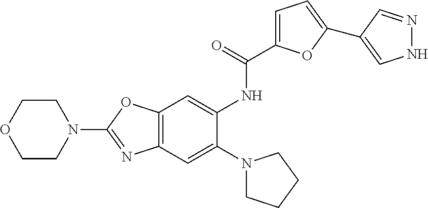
C12=C(C=C(N3CCCC3)C(NC(C3=CC=C(C4=CNN=C4)O3)=O)=C1)N=C(N1CCOCC1)O2
